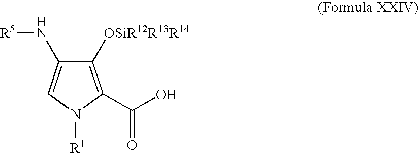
C1([OSiR12R13R14])=C(C(O)=O)N([R1])C=C1N[R5]
